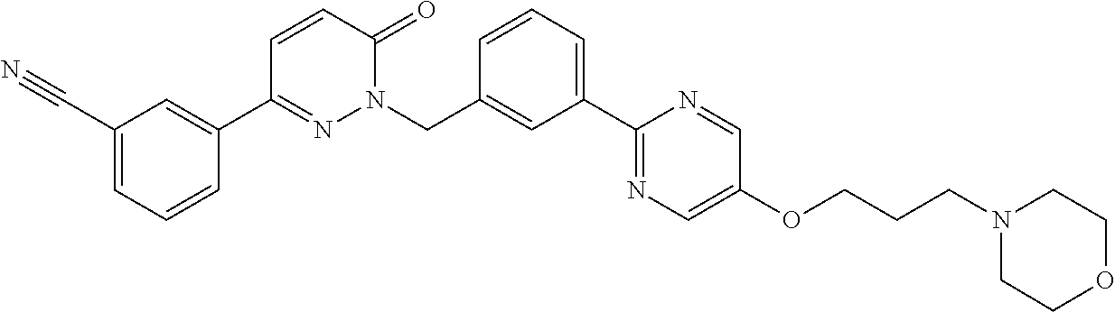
C1(C2=NN(CC3=CC(C4=NC=C(OCCCN5CCOCC5)C=N4)=CC=C3)C(=O)C=C2)=CC(C#N)=CC=C1
